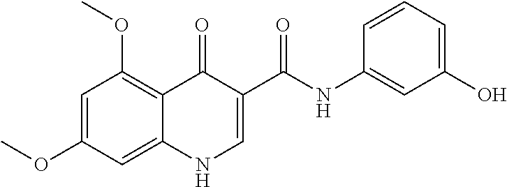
C1=C(OC)C=C2C(=C1OC)C(=O)C(C(=O)NC1=CC(O)=CC=C1)=CN2
